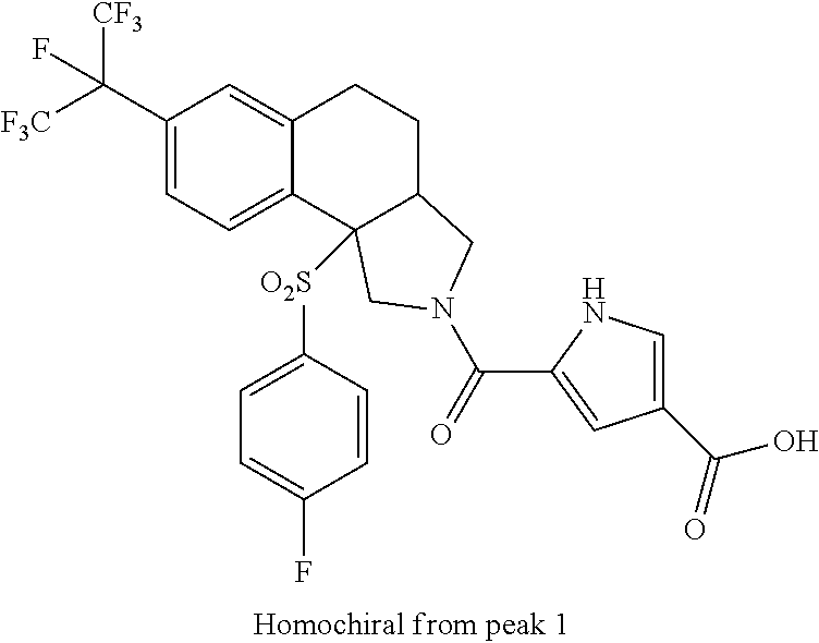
[F3C]C(C1=CC=C2C(=C1)CCC1C2([O2S]C2=CC=C(F)C=C2)CN(C(=O)C2=CC(C(O)=O)=CN2)C1)([CF3])F
